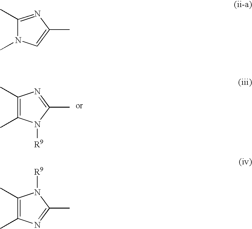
C1(C)=C(C)N=C(C)N1[R9].C1(C)=C(C)N([R9])C(C)=N1.C1(C)=NC(C)=CN1C
